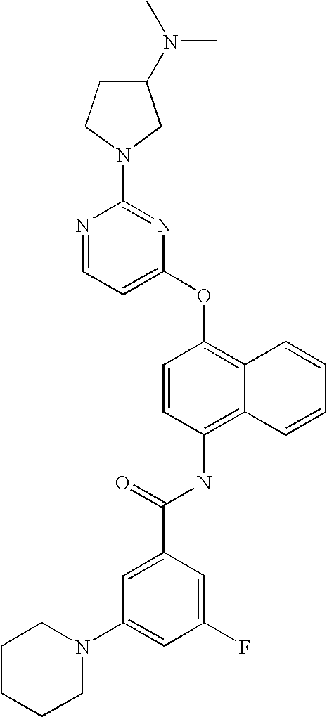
N1=CC=C(OC2=C3C(=C(NC(C4=CC(N5CCCCC5)=CC(F)=C4)=O)C=C2)C=CC=C3)N=C1N1CCC(N(C)C)C1
